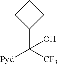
C1(C([CF3])([Pyd])O)CCC1
